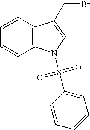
C1=CC2=C(C=C1)N(S(=O)(=O)C1=CC=CC=C1)C=C2CBr
